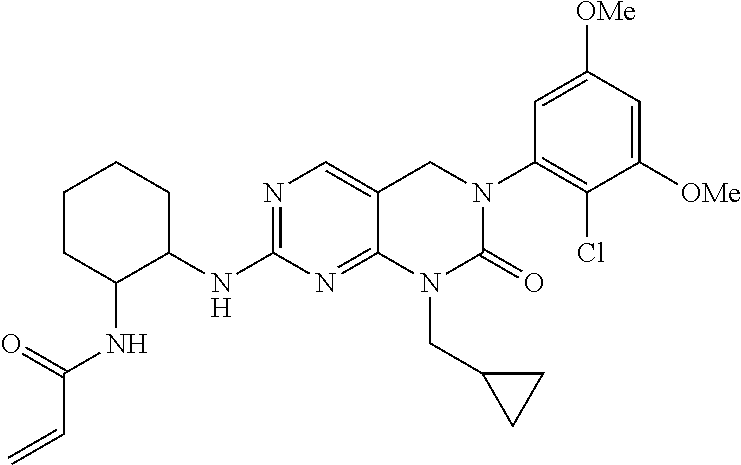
C1CC(NC(C=C)=O)C(NC2=NC=C3C(=N2)N(CC2CC2)C(=O)N(C2=C(Cl)C([OMe])=CC([OMe])=C2)C3)CC1
